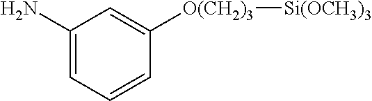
C1(N)=CC=CC([O(CH2)3][Si(OCH3)3])=C1
